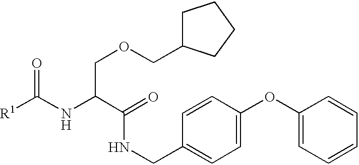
O=C(NC(C(=O)NCC1=CC=C(OC2=CC=CC=C2)C=C1)COCC1CCCC1)[R1]
